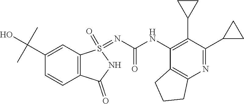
C12=C(C=C(C(O)(C)C)C=C1)S(=NC(NC1=C(C3CC3)C(C3CC3)=NC3=C1CCC3)=O)(=O)NC2=O
